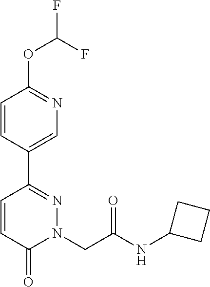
C1=CC(C2=NN(CC(NC3CCC3)=O)C(=O)C=C2)=CN=C1OC(F)F
